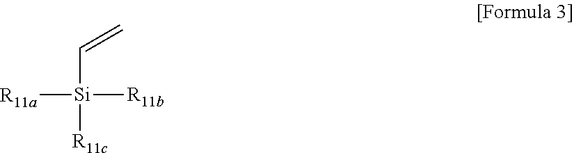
[R11a][Si]([R11b])([R11c])C=C
